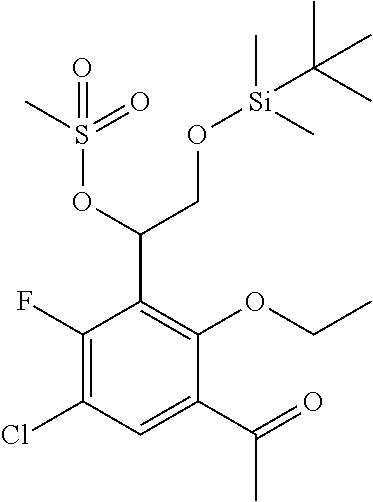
C1(C(=O)C)=CC(Cl)=C(F)C(C(CO[Si](C)(C)C(C)(C)C)OS(C)(=O)=O)=C1OCC
